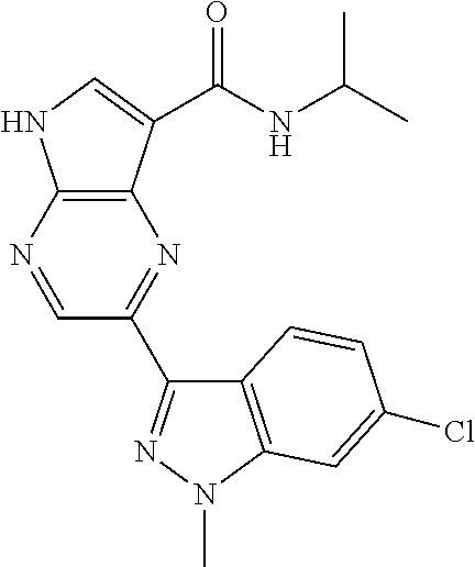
C12=C(N=CC(C3=NN(C)C4=C3C=CC(Cl)=C4)=N1)NC=C2C(=O)NC(C)C
